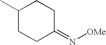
C1(C)CCC(=N[OMe])CC1
